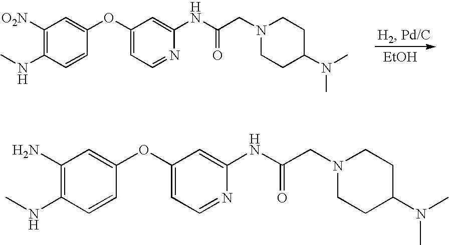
[EtOH].C1([O2N])=C(NC)C=CC(OC2=CC=NC(NC(CN3CCC(N(C)C)CC3)=O)=C2)=C1.C1(N)=C(NC)C=CC(OC2=CC=NC(NC(CN3CCC(N(C)C)CC3)=O)=C2)=C1
